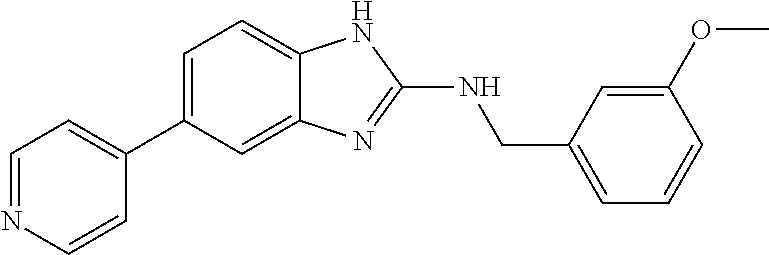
C1(C2=CC=C3C(=C2)N=C(NCC2=CC=CC(OC)=C2)N3)=CC=NC=C1
